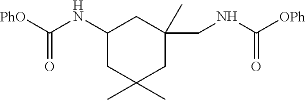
C(=O)(NC1CC(C)(C)CC(CNC([OPh])=O)(C)C1)[PhO]
